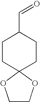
C1CC2(CCC1C=O)OCCO2
